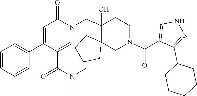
C1(C2=CC=CC=C2)=CC(=O)N(CC2(O)C3(CCCC3)CN(C(C3=CNN=C3C3CCCCC3)=O)CC2)C=C1C(N(C)C)=O
